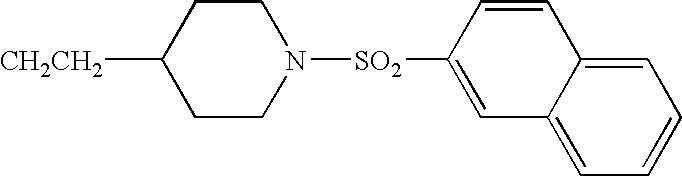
[CH2CH2]C1CCN([SO2]C2=CC3=CC=CC=C3C=C2)CC1
